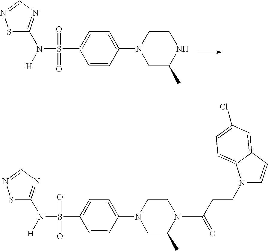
S1C(N([H])S(C2=CC=C(N3CC(C)NCC3)C=C2)(=O)=O)=NC=N1.S1C(N([H])S(C2=CC=C(N3CC(C)N(C(CCN4C=CC5=CC(Cl)=CC=C54)=O)CC3)C=C2)(=O)=O)=NC=N1
